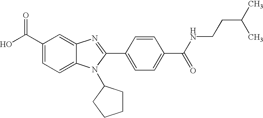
C1(C(O)=O)=CC=C2C(=C1)N=C(C1=CC=C(C(NCCC(C)C)=O)C=C1)N2C1CCCC1
